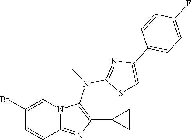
BrC1=CN2C(=NC(C3CC3)=C2N(C)C2=NC(C3=CC=C(F)C=C3)=CS2)C=C1
